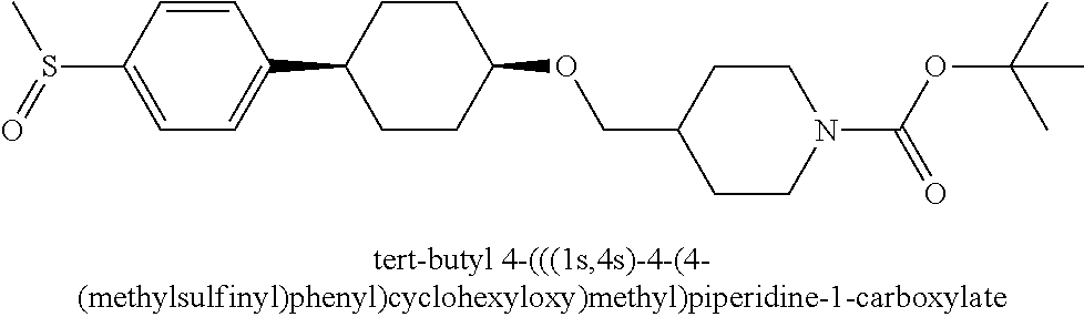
S(C1=CC=C(C2CCC(OCC3CCN(C(OC(C)(C)C)=O)CC3)CC2)C=C1)(=O)C
